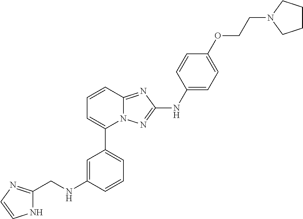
C1=CC2=NC(NC3=CC=C(OCCN4CCCC4)C=C3)=NN2C(C2=CC=CC(NCC3=NC=CN3)=C2)=C1
